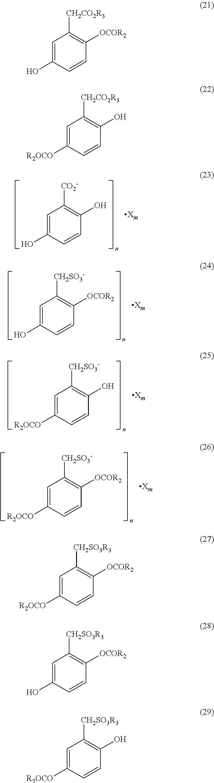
C1=C(O)C=CC([OCOR2])=C1[CH2CO2R3].C1=C([R2OCO])C=CC(O)=C1[CH2CO2R3].C1=C(O)C=CC(O)=C1[CO2-].C1=C(O)C=CC([OCOR2])=C1[CH2SO3-].C1=C([R2OCO])C=CC(O)=C1[CH2SO3-].C1=C([R2OCO])C=CC([OCOR2])=C1[CH2SO3-].C1=C([R2OCO])C=CC([OCOR2])=C1[CH2SO3R3].C1=C(O)C=CC([OCOR2])=C1[CH2SO3R3].C1=C([R2OCO])C=CC(O)=C1[CH2SO3R3]
